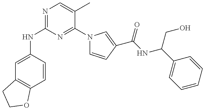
C1=C(NC2=NC=C(C)C(N3C=CC(C(NC(C4=CC=CC=C4)CO)=O)=C3)=N2)C=CC2=C1CCO2
